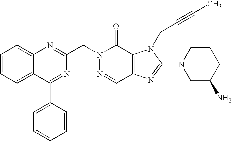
N1(CC2=NC3=CC=CC=C3C(C3=CC=CC=C3)=N2)N=CC2=C(C1=O)N(CC#CC)C(N1CC(N)CCC1)=N2
